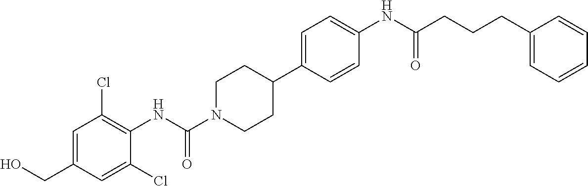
C1=C(CO)C=C(Cl)C(NC(N2CCC(C3=CC=C(NC(CCCC4=CC=CC=C4)=O)C=C3)CC2)=O)=C1Cl
